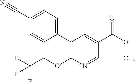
C1(C2=C(OCC(F)(F)F)N=CC(C(=O)OC)=C2)=CC=C(C#N)C=C1
